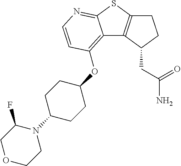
C12=C(OC3CCC(N4C(F)COCC4)CC3)C=CN=C1SC1=C2C(CC(=O)N)CC1
